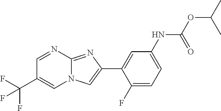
C1=NC2=NC(C3=CC(NC(OC(C)C)=O)=CC=C3F)=CN2C=C1C(F)(F)F
